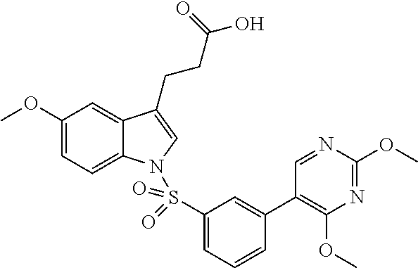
C1(OC)=CC=C2C(=C1)C(CCC(O)=O)=CN2S(C1=CC=CC(C2=C(OC)N=C(OC)N=C2)=C1)(=O)=O
